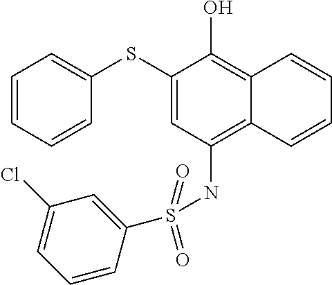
C1(SC2=CC=CC=C2)=CC(NS(=O)(=O)C2=CC(Cl)=CC=C2)=C2C(=C1O)C=CC=C2
